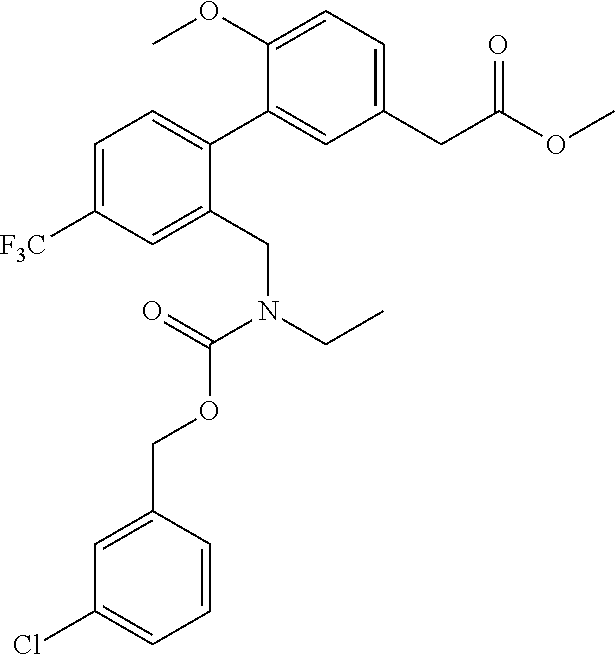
C1(C2=CC=C([F3C])C=C2CN(CC)C(=O)OCC2=CC(Cl)=CC=C2)=CC(CC(OC)=O)=CC=C1OC
